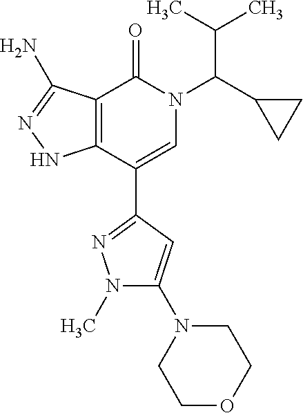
C12=C(C(C3=NN(C)C(N4CCOCC4)=C3)=CN(C(C3CC3)C(C)C)C1=O)NN=C2N
